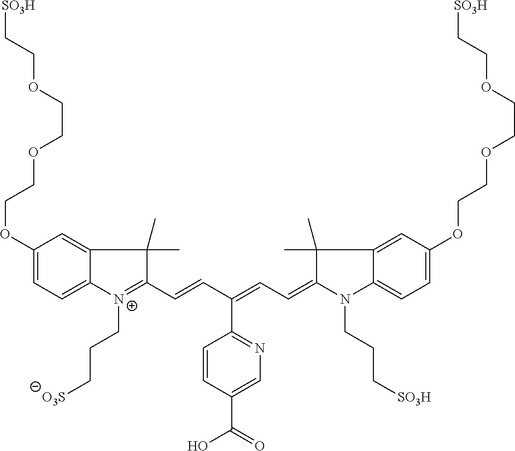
C1(OCCOCCOCC[SO3H])=CC=C2C(=C1)C(C)(C)C(C=CC(=CC=C1N(CCC[SO3H])C3=CC=C(OCCOCCOCC[SO3H])C=C3C1(C)C)C1=NC=C(C(O)=O)C=C1)=[N+]2CCC[O3S]
